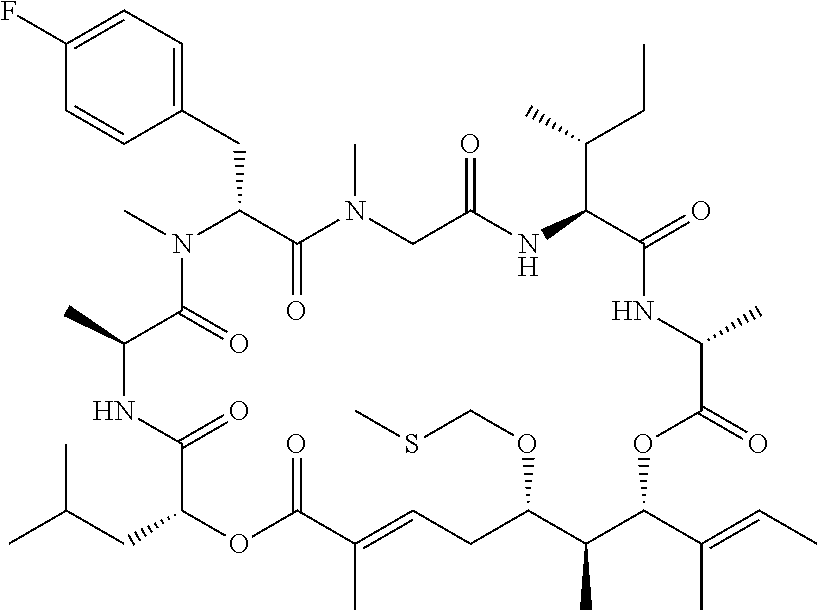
C1(F)=CC=C(CC2C(=O)N(C)CC(=O)NC(C(C)CC)C(=O)NC(C)C(=O)OC(C(=CC)C)C(C)C(OCSC)CC=C(C)C(=O)OC(CC(C)C)C(=O)NC(C)C(=O)N2C)C=C1
